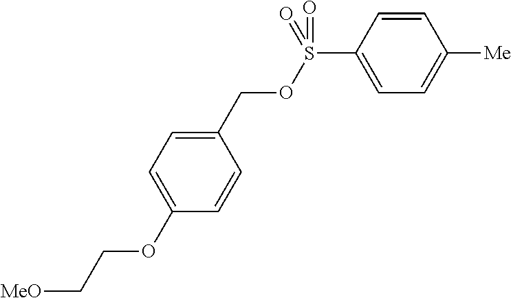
C1(COS(C2=CC=C([Me])C=C2)(=O)=O)=CC=C(OCC[MeO])C=C1
